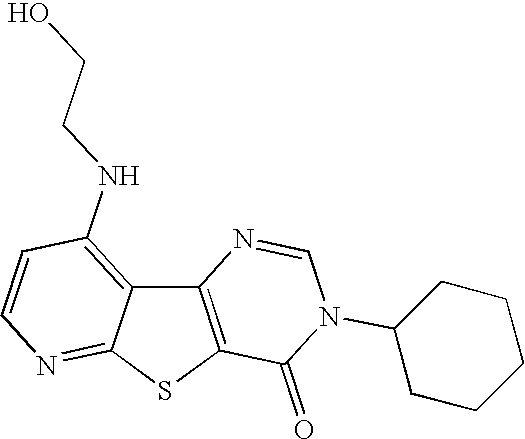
C12=C(SC3=NC=CC(NCCO)=C13)C(=O)N(C1CCCCC1)C=N2
